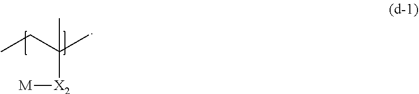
CCC(C)(C)[X2][M]
